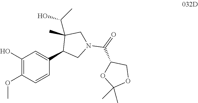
C1(O)=C(OC)C=CC(C2CN(C(=O)C3OC(C)(C)OC3)CC2(C)C(C)O)=C1
